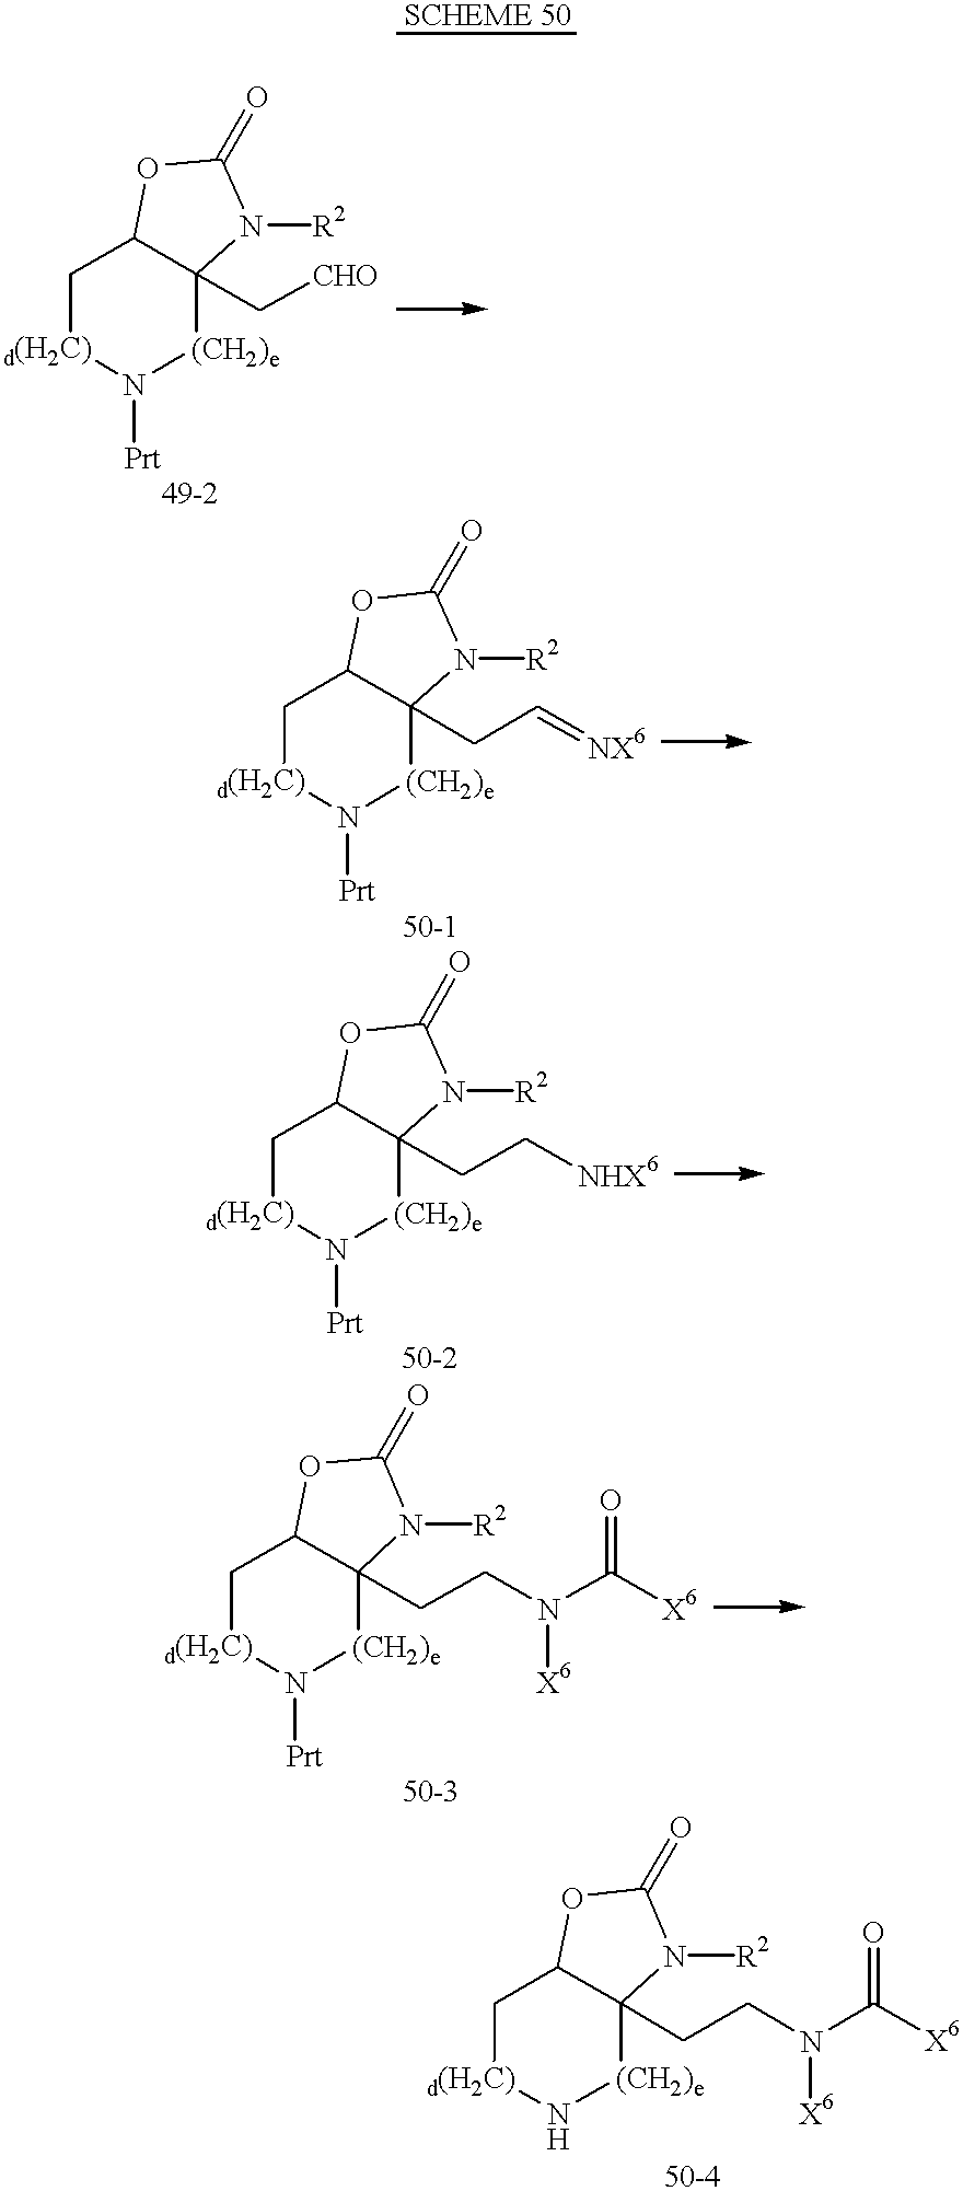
N1([Prt])[(CH2)e]C2(C[CHO])C(C[d(H2C)]1)OC(=O)N2[R2].N1([Prt])[(CH2)e]C2(CC=[NX6])C(C[d(H2C)]1)OC(=O)N2[R2].N1([Prt])[(CH2)e]C2(CC[NHX6])C(C[d(H2C)]1)OC(=O)N2[R2].N1([Prt])[(CH2)e]C2(CCN(C([X6])=O)[X6])C(C[d(H2C)]1)OC(=O)N2[R2].N1[(CH2)e]C2(CCN([X6])C(=O)[X6])C(C[d(H2C)]1)OC(=O)N2[R2]
